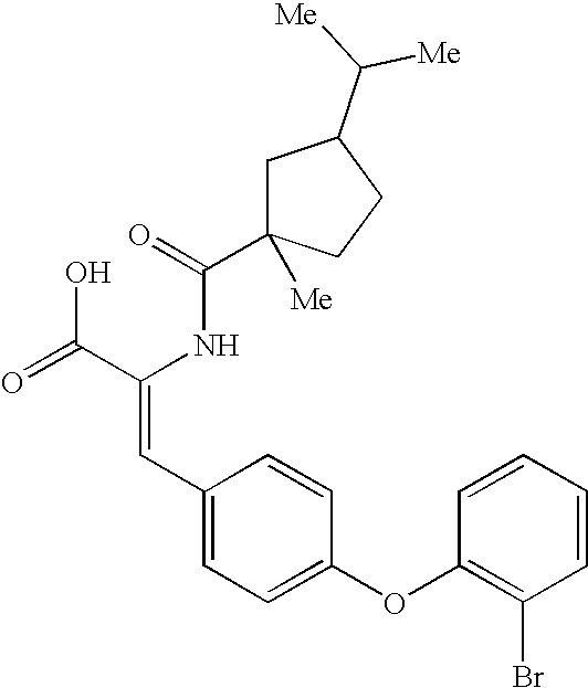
C(=O)(NC(C(=O)O)=CC1=CC=C(OC2=C(Br)C=CC=C2)C=C1)C1([Me])CC(C([Me])[Me])CC1
